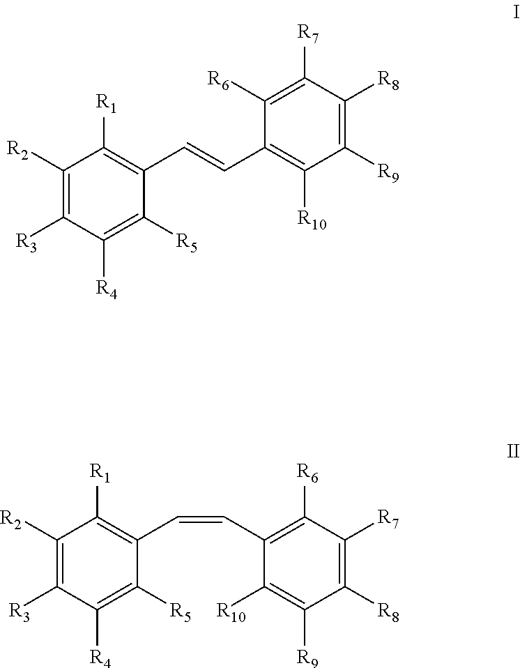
C1([R2])=C([R3])C([R4])=C([R5])C(C=CC2=C([R10])C([R9])=C([R8])C([R7])=C2[R6])=C1[R1].C1([R2])=C([R3])C([R4])=C([R5])C(C=CC2=C([R6])C([R7])=C([R8])C([R9])=C2[R10])=C1[R1]
